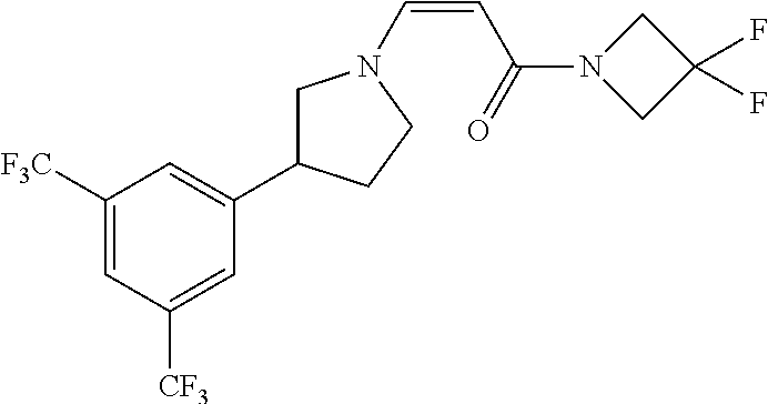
C1([F3C])=CC([CF3])=CC(C2CN(C=CC(N3CC(F)(F)C3)=O)CC2)=C1
